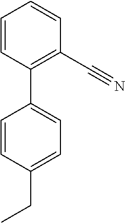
C1=CC(C2=CC=C(CC)C=C2)=C(C#N)C=C1
